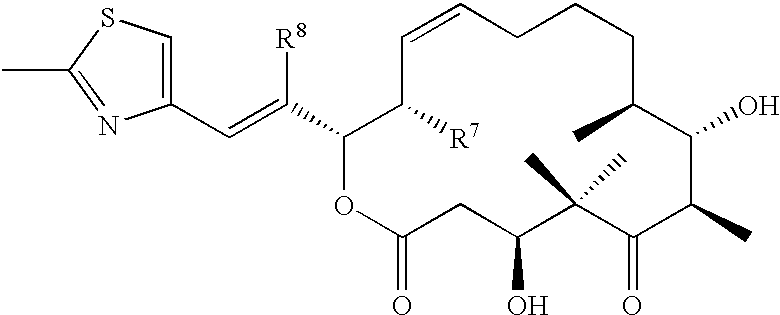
C1(C=C(C2OC(=O)CC(O)C(C)(C)C(=O)C(C)C(O)C(C)CCCC=CC2[R7])[R8])=CSC(C)=N1
